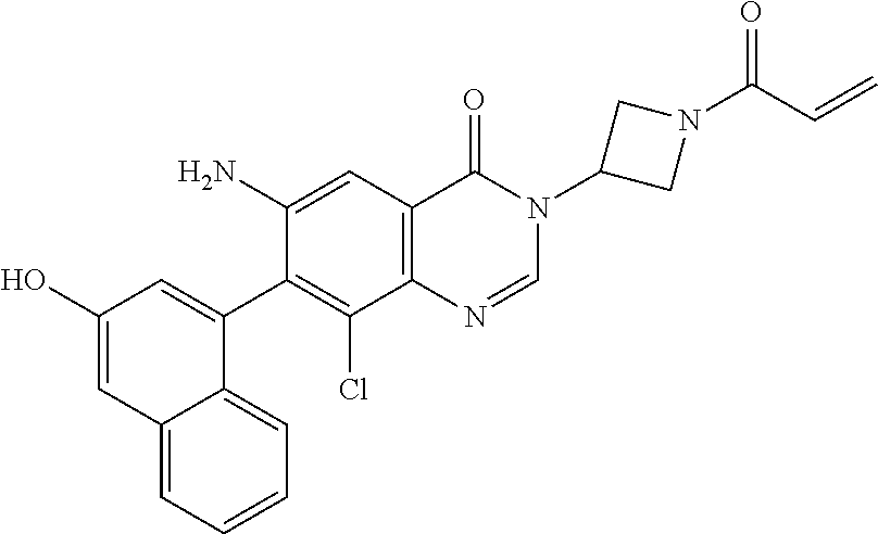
C1(O)=CC2=CC=CC=C2C(C2=C(Cl)C3=C(C=C2N)C(=O)N(C2CN(C(C=C)=O)C2)C=N3)=C1
